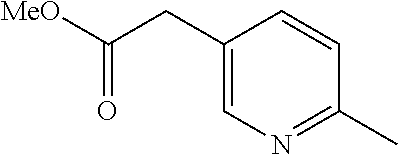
C1(CC(=O)[MeO])=CN=C(C)C=C1
